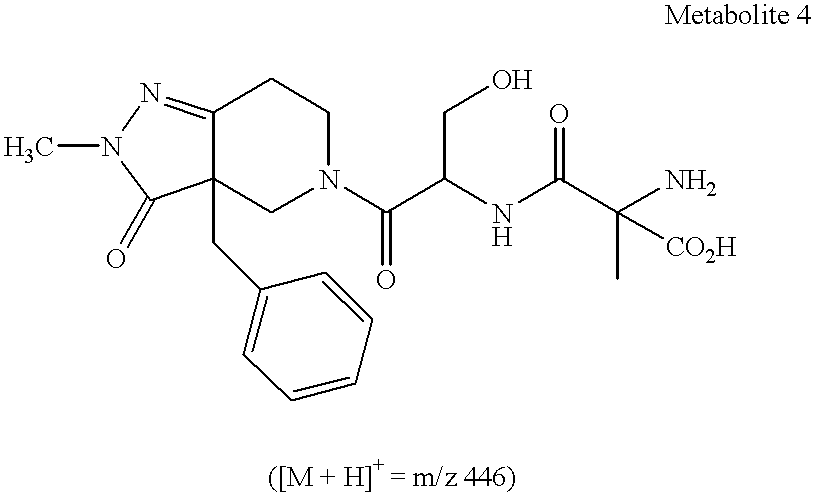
C12=NN(C)C(=O)C1(CC1=CC=CC=C1)CN(C(C(CO)NC(C([CO2H])(C)N)=O)=O)CC2
